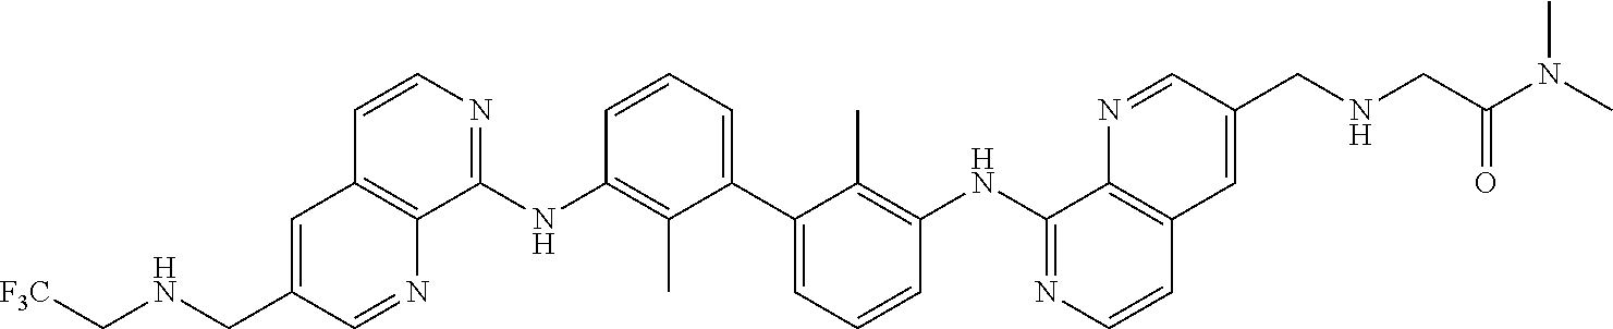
C1=CC=C(C2=CC=CC(NC3=NC=CC4=C3N=CC(CNCC(N(C)C)=O)=C4)=C2C)C(C)=C1NC1=NC=CC2=C1N=CC(CNC[F3C])=C2
